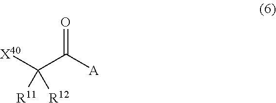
O=C([A])C([X40])([R11])[R12]
